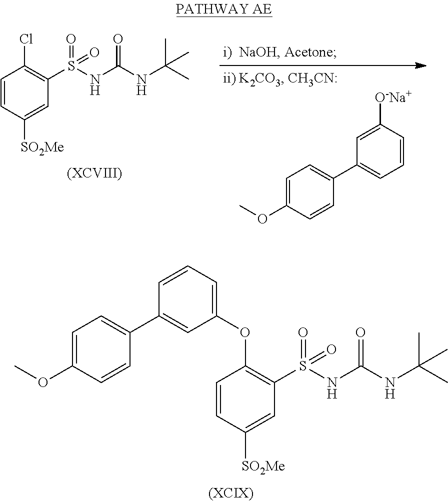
C1=CC([O-Na+])=CC(C2=CC=C(OC)C=C2)=C1.C1=CC([SO2Me])=CC(S(NC(NC(C)(C)C)=O)(=O)=O)=C1Cl.[(XCVIII)].C1=CC([SO2Me])=CC(S(NC(NC(C)(C)C)=O)(=O)=O)=C1OC1=CC=CC(C2=CC=C(OC)C=C2)=C1.[(XCIX)]
